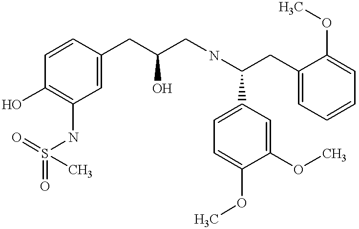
C1=CC(CC(CNC(C2=CC=C(OC)C(OC)=C2)CC2=CC=CC=C2OC)O)=CC(NS(=O)(C)=O)=C1O
